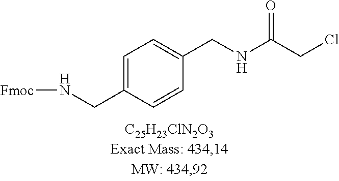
C1=C(CN[Fmoc])C=CC(CNC(CCl)=O)=C1
